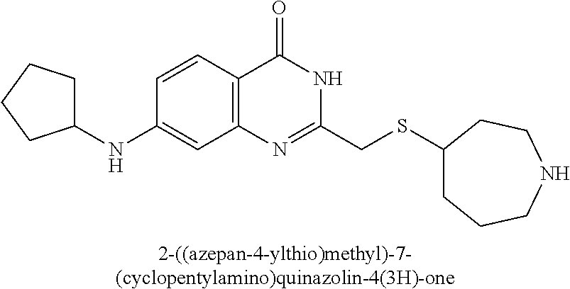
[2-((azepan-4-ylthio)methyl)-7-(cyclopentylamino)quinazolin-4(3H)-one].C1(NC2CCCC2)=CC2=C(C=C1)C(=O)NC(CSC1CCCNCC1)=N2
